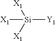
[X1][Si]([Y1])([X1])[X1]
